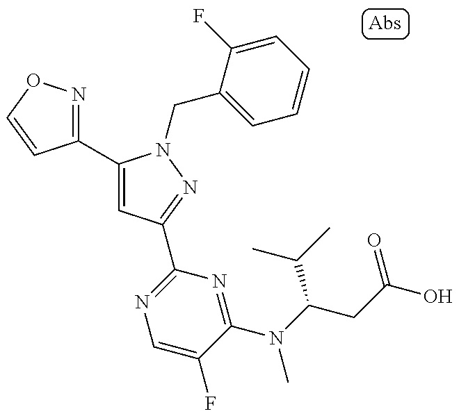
C1(C2=CC(C3=NC=C(F)C(N(C)C(CC(O)=O)C(C)C)=N3)=NN2CC2=CC=CC=C2F)=NOC=C1
